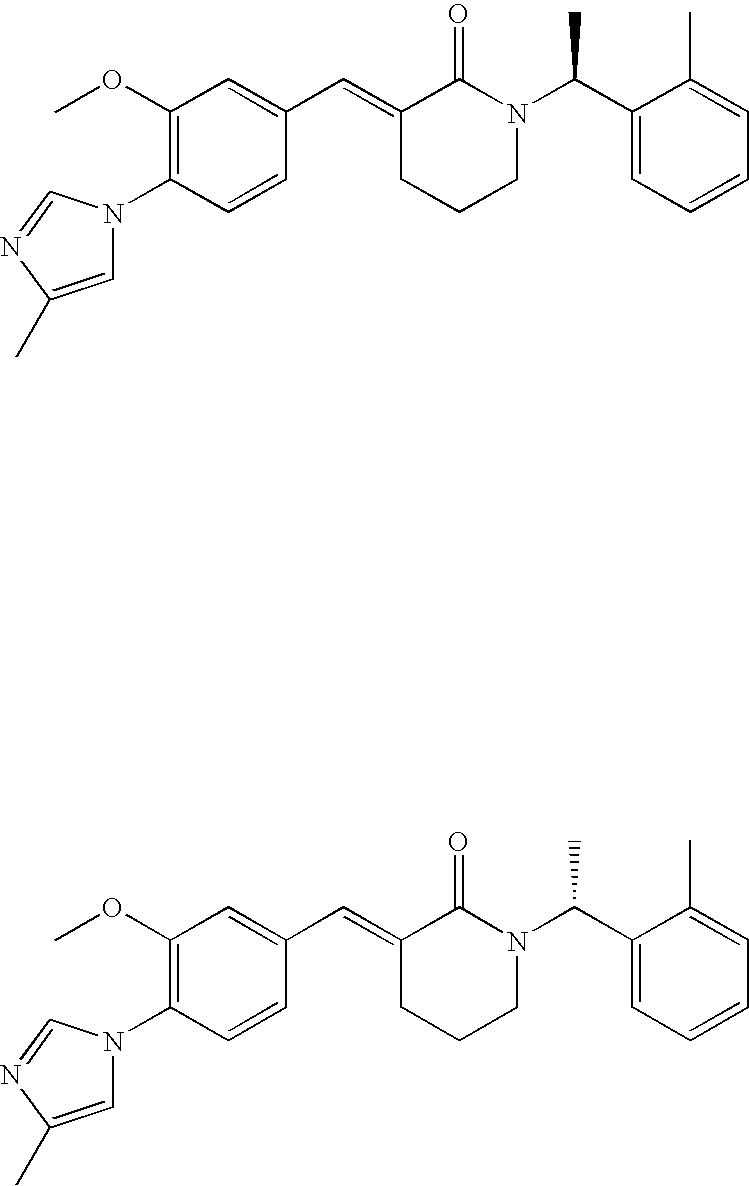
C1=CC(N2C=C(C)N=C2)=C(OC)C=C1C=C1CCCN(C(C2=CC=CC=C2C)C)C1=O.C1=CC(N2C=C(C)N=C2)=C(OC)C=C1C=C1CCCN(C(C2=CC=CC=C2C)C)C1=O
